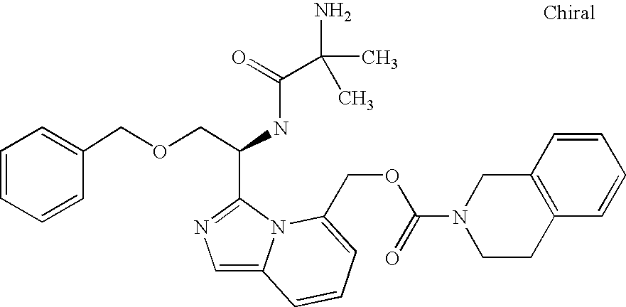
C1=CC=CC(COCC(NC(C(C)(C)N)=O)C2=NC=C3N2C(COC(=O)N2CCC4=C(C2)C=CC=C4)=CC=C3)=C1
